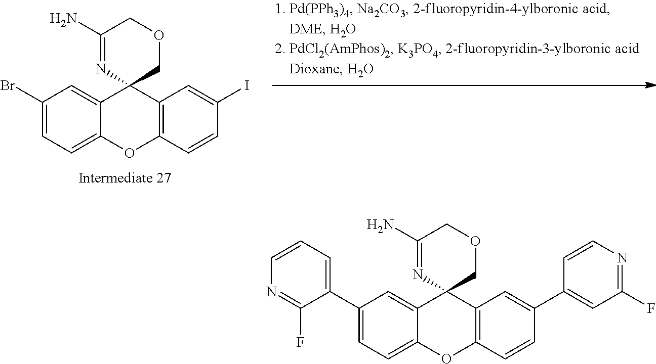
C1(Br)=CC=C2C(=C1)C1(C3=C(O2)C=CC(I)=C3)COCC(N)=N1.C1(C2=CC=CN=C2F)=CC=C2C(=C1)C1(C3=C(O2)C=CC(C2=CC(F)=NC=C2)=C3)COCC(N)=N1
